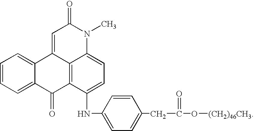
C1=C2C(=CC=C1)C1=CC(=O)N(C)C3=CC=C(NC4=CC=C(CC(O[(CH2)46CH3])=O)C=C4)C(=C13)C2=O
